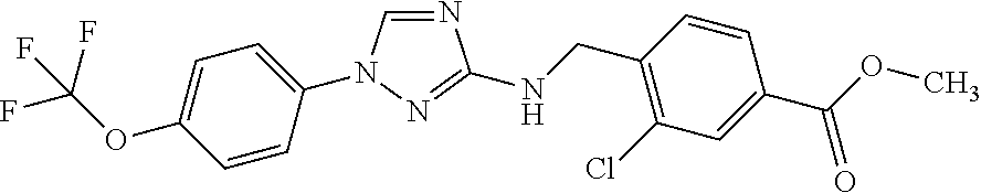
C1=C(OC(F)(F)F)C=CC(N2C=NC(NCC3=C(Cl)C=C(C(OC)=O)C=C3)=N2)=C1
